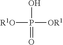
[R1O]P([OR1])(O)=O
